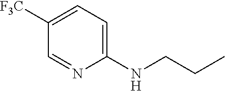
C1([F3C])=CC=C(NCCC)N=C1
